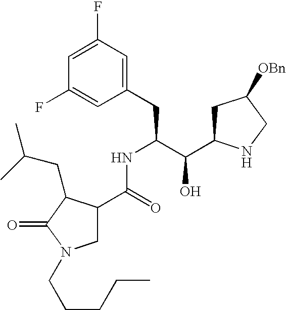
C1(F)=CC(F)=CC(CC(C(C2CC([OBn])CN2)O)NC(C2CN(CCCCC)C(=O)C2CC(C)C)=O)=C1
